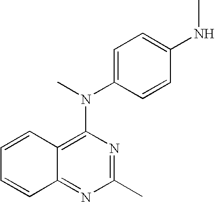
C1=C(N(C)C2=C3C(=NC(C)=N2)C=CC=C3)C=CC(NC)=C1
